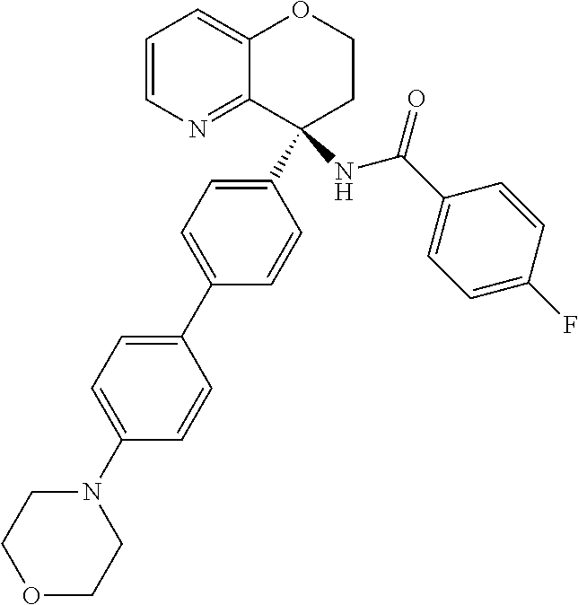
C1=CN=C2C(=C1)OCCC2(C1=CC=C(C2=CC=C(N3CCOCC3)C=C2)C=C1)NC(C1=CC=C(F)C=C1)=O
